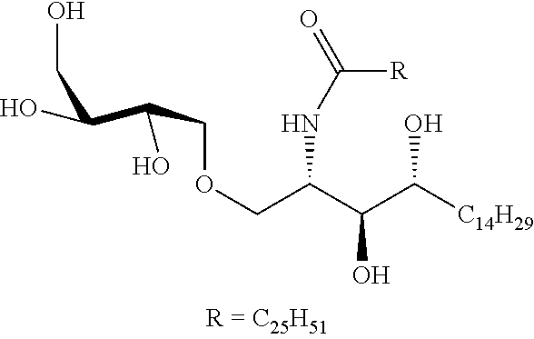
C(C(O)COCC(C(C([C14H29])O)O)NC([R])=O)(O)CO
